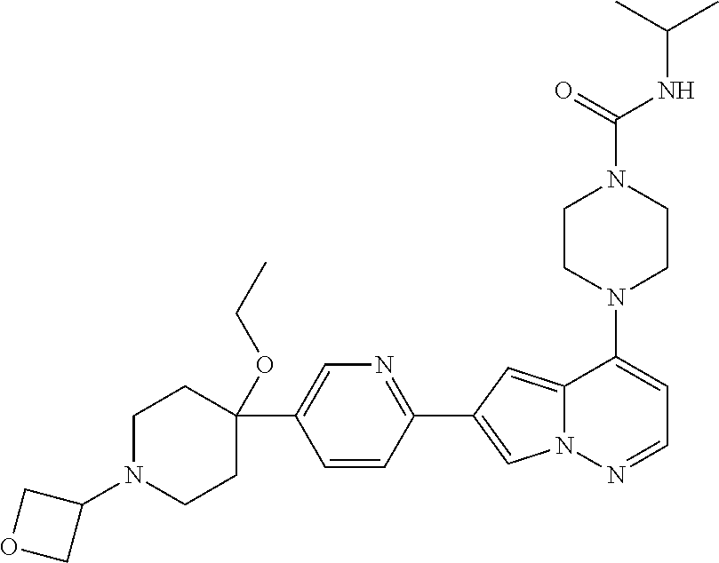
N1(C2=CC=NN3C2=CC(C2=NC=C(C4(OCC)CCN(C5COC5)CC4)C=C2)=C3)CCN(C(NC(C)C)=O)CC1
